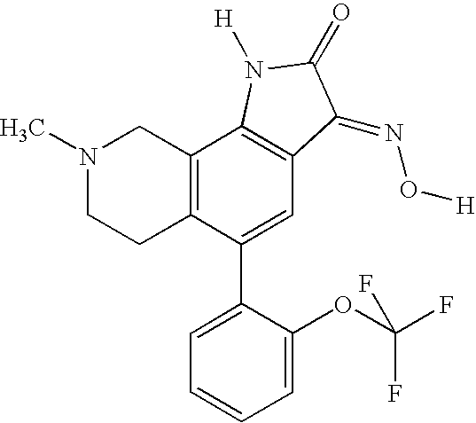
N1(C)CCC2=C(C1)C1=C(C=C2C2=CC=CC=C2OC(F)(F)F)C(=NO[H])C(=O)N1[H]
